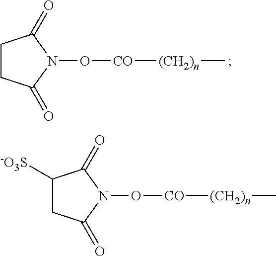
C1CC(=O)N(O[CO][(CH2)n]C)C1=O.C1([-O3S])CC(=O)N(O[CO][(CH2)n]C)C1=O
